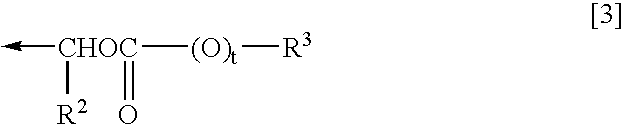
[CHOC](->C)([(O)t][R3])([R2])=O
